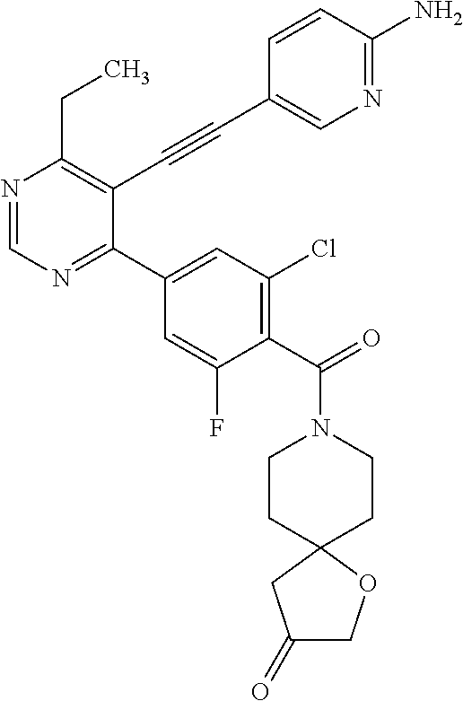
N1=CN=C(C2=CC(Cl)=C(C(=O)N3CCC4(CC3)OCC(=O)C4)C(F)=C2)C(C#CC2=CN=C(N)C=C2)=C1CC
